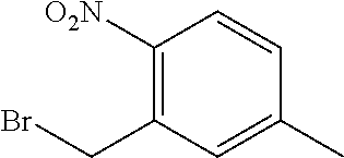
C1([O2N])=C(CBr)C=C(C)C=C1
